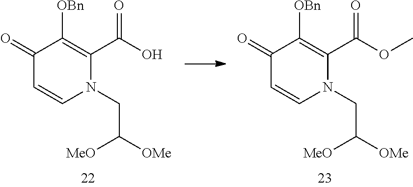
C1(=O)C=CN(CC([OMe])[MeO])C(C(OC)=O)=C1[OBn].C1(=O)C=CN(CC([OMe])[MeO])C(C(O)=O)=C1[OBn]
